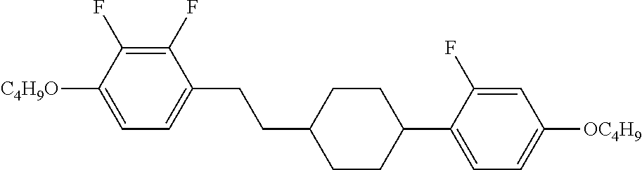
C1(F)=C(F)C([C4H9O])=CC=C1CCC1CCC(C2=CC=C([OC4H9])C=C2F)CC1
